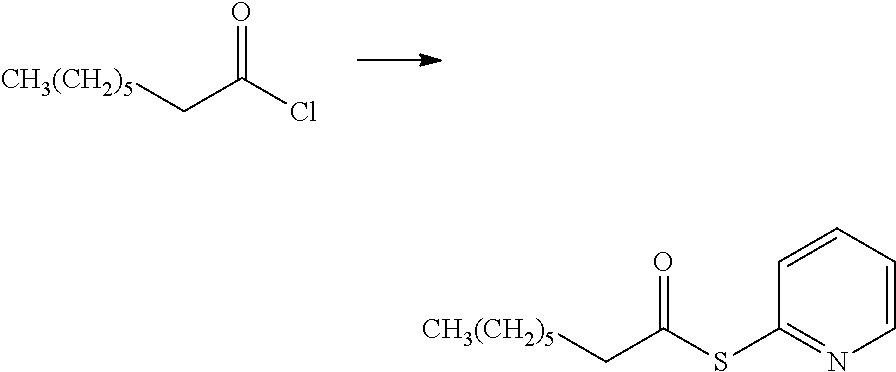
ClC(C[CH3(CH2)5])=O.C1(SC(C[CH3(CH2)5])=O)=NC=CC=C1
